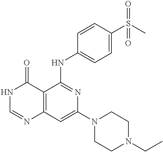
C12=C(C=C(N3CCN(CC)CC3)N=C1NC1=CC=C(S(C)(=O)=O)C=C1)N=CNC2=O
